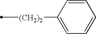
[(CH2)2](C)C1=CC=CC=C1
